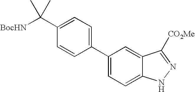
C1(C2=CC=C3C(=C2)C([CO2Me])=NN3)=CC=C(C([BocHN])(C)C)C=C1
